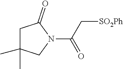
C1C(C)(C)CN(C(C[SO2Ph])=O)C1=O
